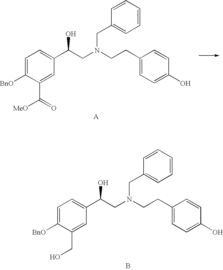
C1=C(CCN(CC2=CC=CC=C2)CC(C2=CC=C([BnO])C(C(=O)[MeO])=C2)O)C=CC(O)=C1.C1=C(CCN(CC2=CC=CC=C2)CC(C2=CC=C([BnO])C(CO)=C2)O)C=CC(O)=C1.B
